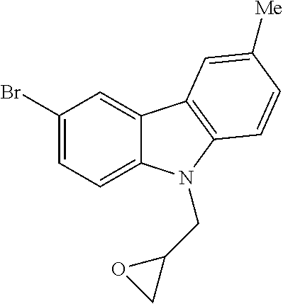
C1(Br)=CC=C2C(=C1)C1=C(C=CC([Me])=C1)N2CC1OC1
